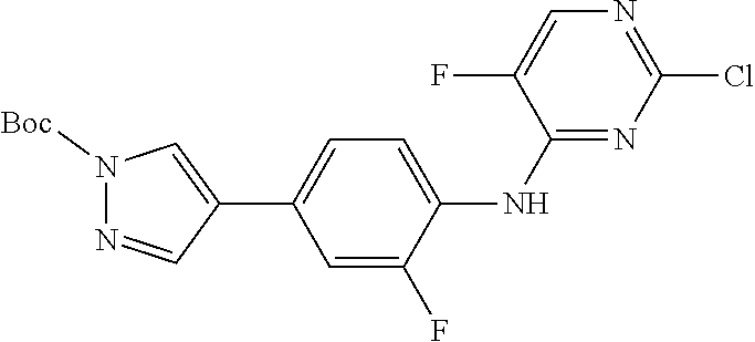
N1=CC(C2=CC=C(NC3=NC(Cl)=NC=C3F)C(F)=C2)=CN1[Boc]
